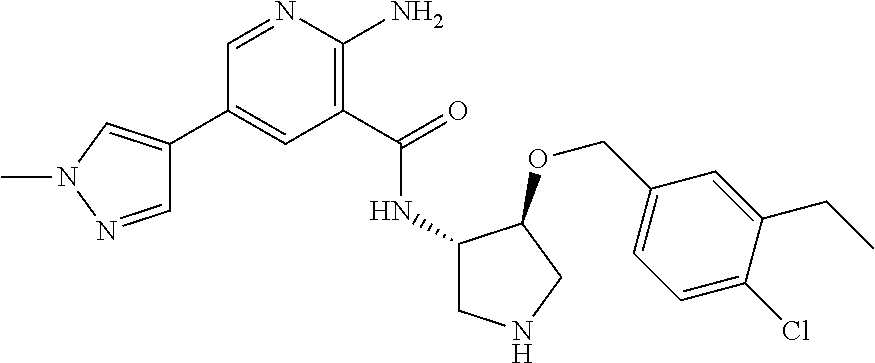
C1(C2=CN(C)N=C2)=CC(C(=O)NC2CNCC2OCC2=CC=C(Cl)C(CC)=C2)=C(N)N=C1
